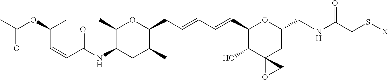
C1(C)C(NC(=O)C=CC(C)OC(=O)C)CC(C)C(CC=C(C)C=CC2OC(CNC(CS[X])=O)CC3(OC3)C2O)O1
